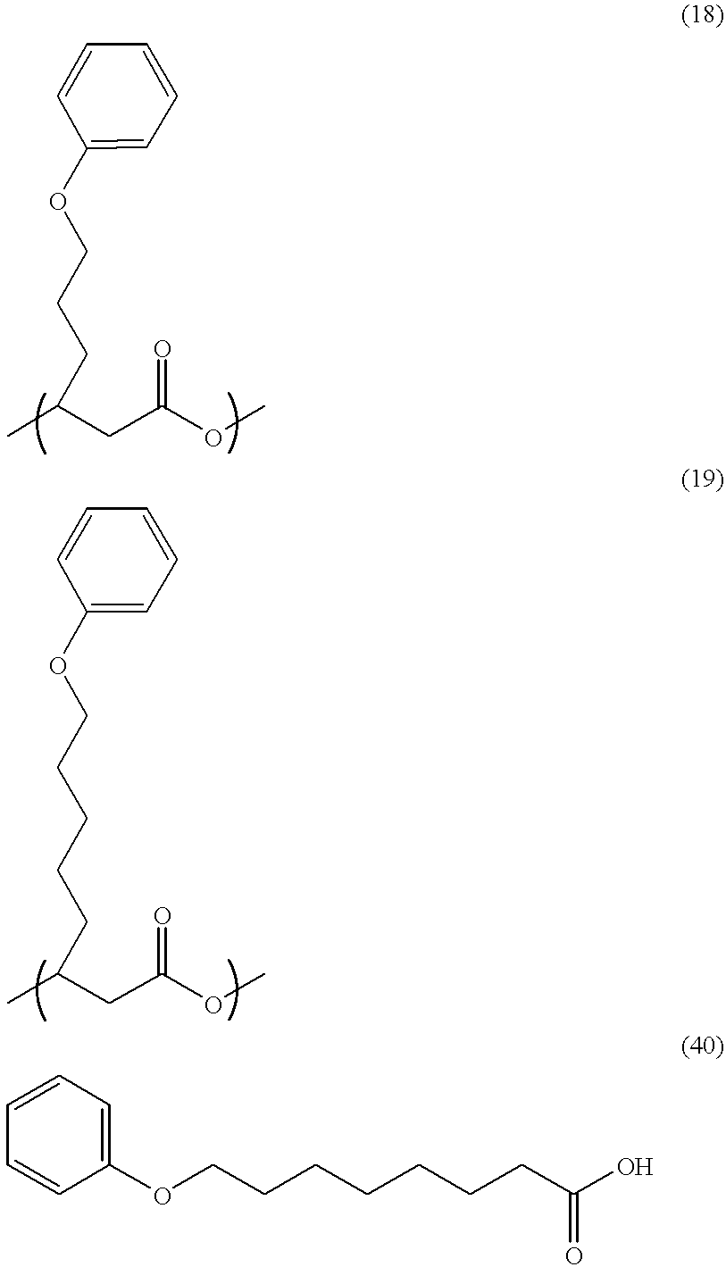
C1=CC=CC(OCCCC(C)CC(OC)=O)=C1.C1=CC=CC(OCCCCCC(C)CC(OC)=O)=C1.C1=CC=C(OCCCCCCCC(O)=O)C=C1
